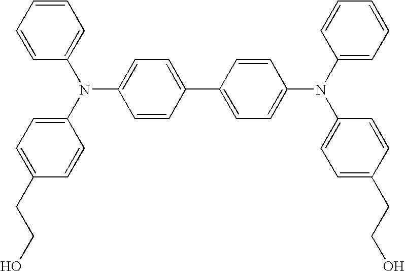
C1=CC=CC=C1N(C1=CC=C(CCO)C=C1)C1=CC=C(C2=CC=C(N(C3=CC=CC=C3)C3=CC=C(CCO)C=C3)C=C2)C=C1
